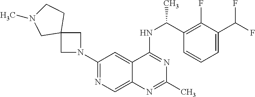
N1(C2=NC=C3C(=C2)C(NC(C2=C(F)C(C(F)F)=CC=C2)C)=NC(C)=N3)CC2(C1)CCN(C)C2
